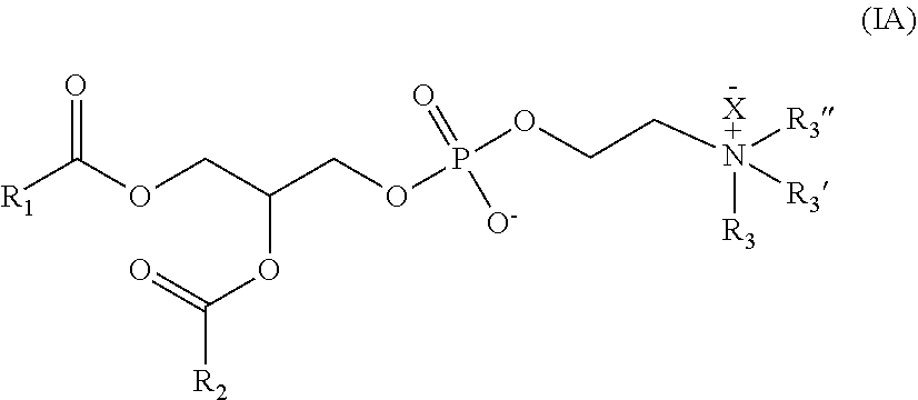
O(CC(OC(=O)[R2])COP(OCC[-X+N]([R3])([R3])[R3])(=O)[O-])C([R1])=O
